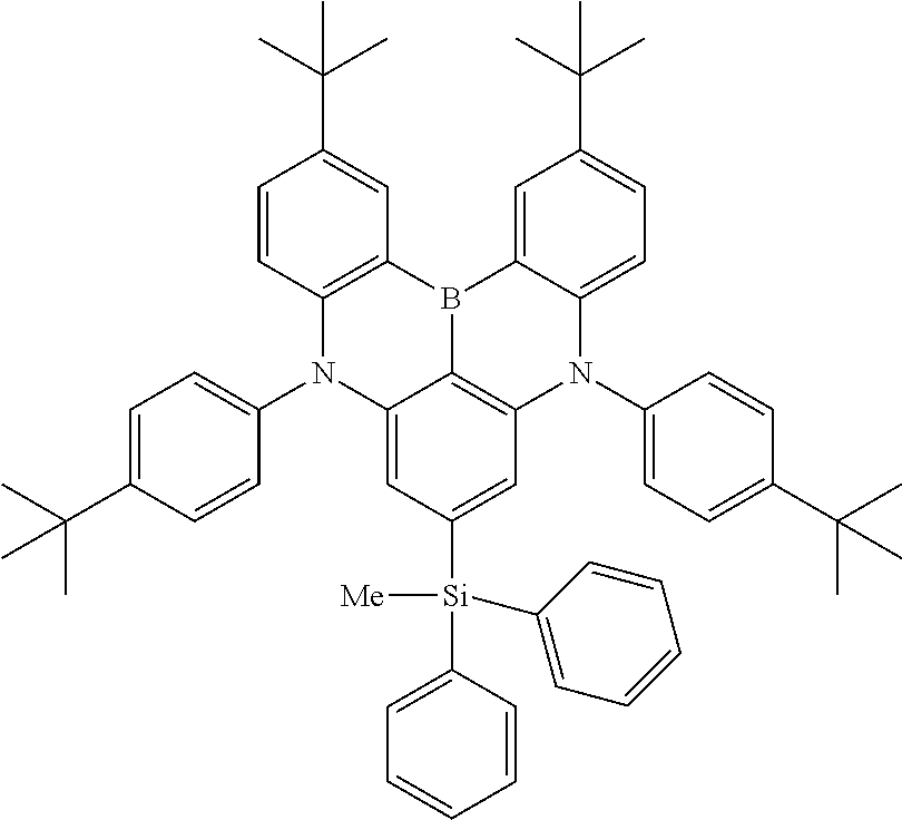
C12=C(C=C(C(C)(C)C)C=C1)B1C3=CC(C(C)(C)C)=CC=C3N(C3=CC=C(C(C)(C)C)C=C3)C3=C1C(=CC([Si](C1=CC=CC=C1)([Me])C1=CC=CC=C1)=C3)N2C1=CC=C(C(C)(C)C)C=C1
